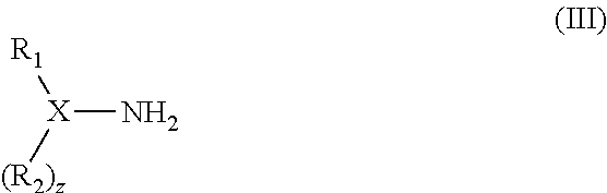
[X](N)([(R2)z])[R1]
